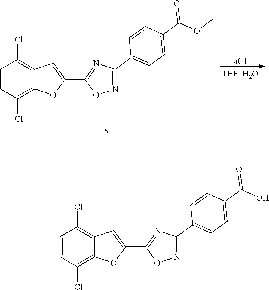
C1=CC(Cl)=C2C(=C1Cl)C=C(C1=NC(C3=CC=C(C(=O)O)C=C3)=NO1)O2.[LiOH].C1=CC(Cl)=C2C(=C1Cl)C=C(C1=NC(C3=CC=C(C(=O)OC)C=C3)=NO1)O2
